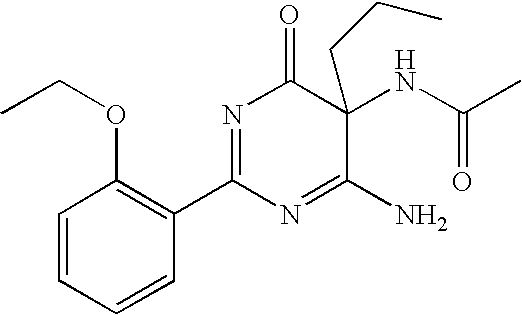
C1=CC=CC(C2=NC(=O)C(NC(C)=O)(CCC)C(N)=N2)=C1OCC
